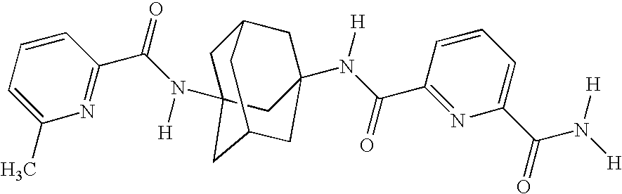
C1C2(N(C(C3=NC(C)=CC=C3)=O)[H])CC3CC(N(C(C4=NC(C(N([H])[H])=O)=CC=C4)=O)[H])(CC1C3)C2
